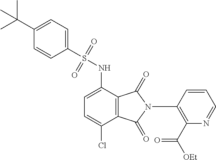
C1=C(NS(C2=CC=C(C(C)(C)C)C=C2)(=O)=O)C2=C(C(Cl)=C1)C(=O)N(C1=C(C([OEt])=O)N=CC=C1)C2=O
